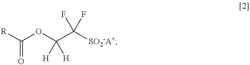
C(OC(C([SO2-A+])(F)F)([H])[H])([R])=O
